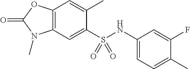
C1(C)=CC2=C(C=C1S(NC1=CC=C(C)C(F)=C1)(=O)=O)N(C)C(=O)O2
